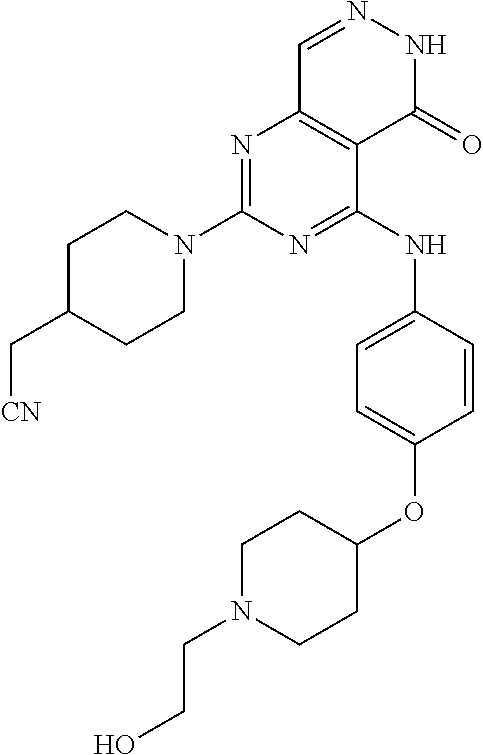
N1=C(N2CCC(C[CN])CC2)N=C(NC2=CC=C(OC3CCN(CCO)CC3)C=C2)C2=C1C=NNC2=O
